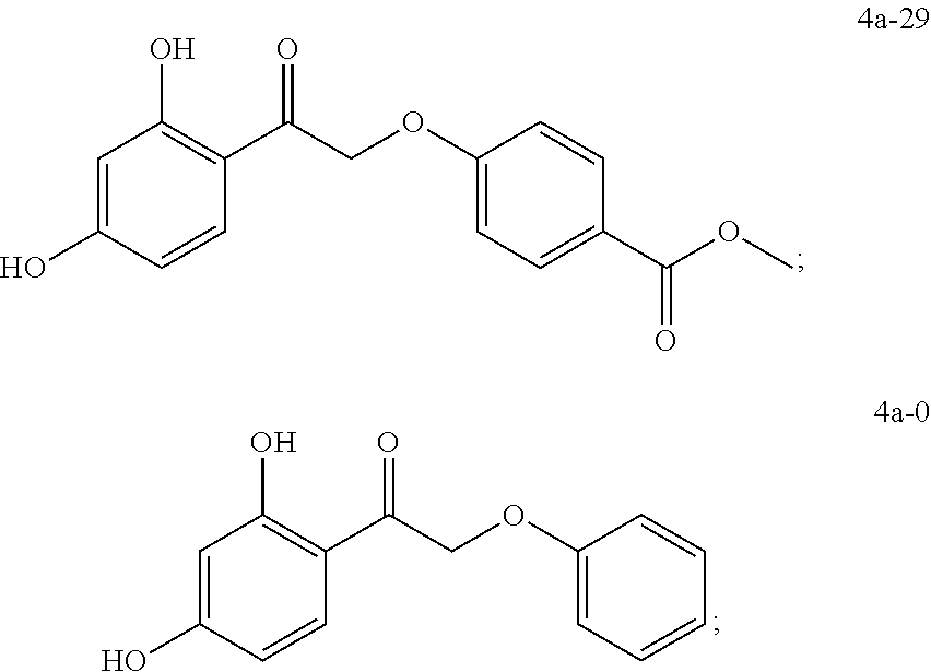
C1=C(O)C=CC(C(COC2=CC=C(C(OC)=O)C=C2)=O)=C1O.C1=C(O)C=CC(C(COC2=CC=CC=C2)=O)=C1O
